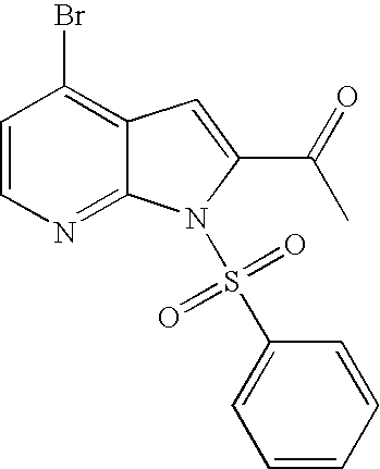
BrC1=C2C(=NC=C1)N(S(C1=CC=CC=C1)(=O)=O)C(C(=O)C)=C2
